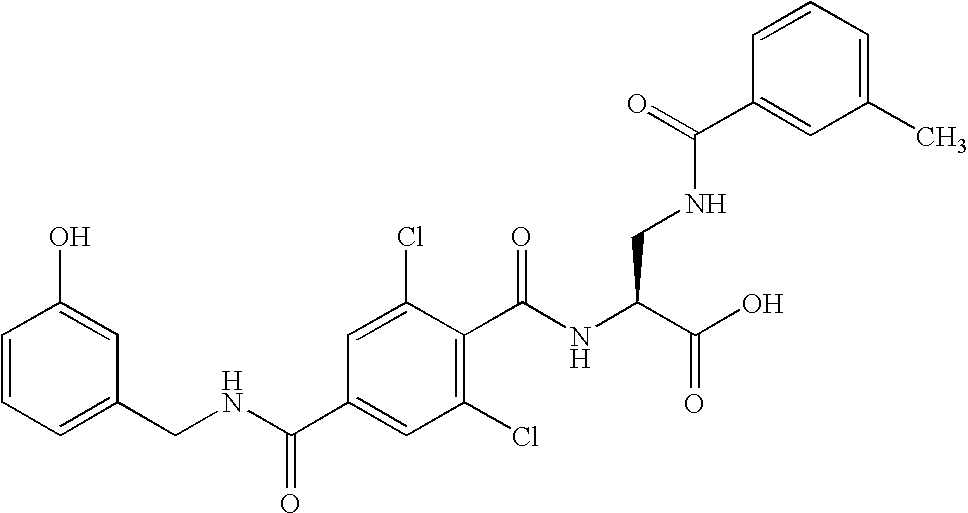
C1=CC=C(CNC(C2=CC(Cl)=C(C(NC(C(O)=O)CNC(C3=CC(C)=CC=C3)=O)=O)C(Cl)=C2)=O)C=C1O
